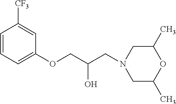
C1=CC=C(OCC(O)CN2CC(C)OC(C)C2)C=C1[CF3]
